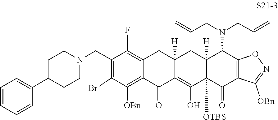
C1=C(C2CCN(CC3=C(Br)C([OBn])=C4C(=C3F)CC3([H])CC5([H])C(N(CC=C)CC=C)C6=C(C([OBn])=NO6)C(=O)C5([OTBS])C(O)=C3C4=O)CC2)C=CC=C1
